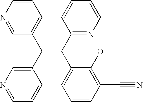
C1=CN=CC(C(C2=CN=CC=C2)C(C2=NC=CC=C2)C2=CC=CC(C#N)=C2OC)=C1
